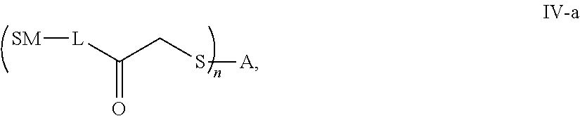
[SM][L]C(CS[A])=O
